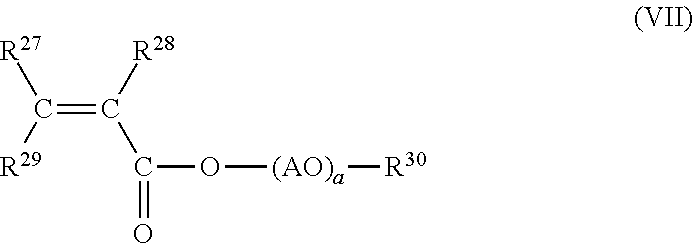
C([R29])([R27])=C([R28])C(O[(AO)a][R30])=O
